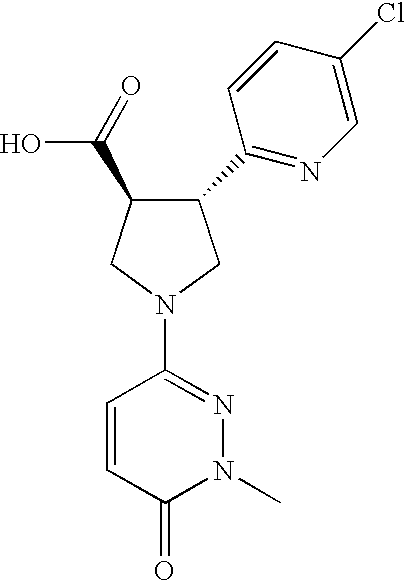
OC(=O)C1C(C2=NC=C(Cl)C=C2)CN(C2=NN(C)C(=O)C=C2)C1
